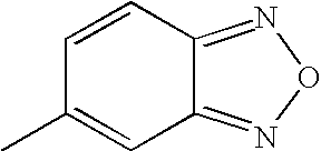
C12=NON=C1C=C(C)C=C2
